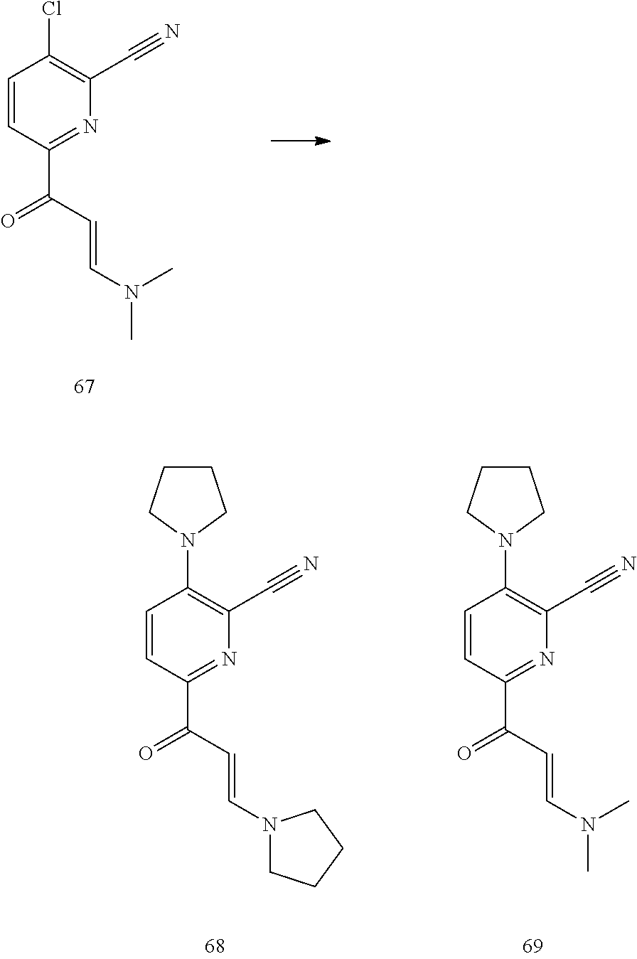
C1=CC(C(C=CN(C)C)=O)=NC(C#N)=C1Cl.C1=CC(C(C=CN2CCCC2)=O)=NC(C#N)=C1N1CCCC1.C1=CC(C(C=CN(C)C)=O)=NC(C#N)=C1N1CCCC1
